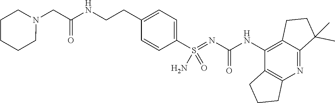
C12=C(NC(N=S(C3=CC=C(CCNC(CN4CCCCC4)=O)C=C3)(=O)N)=O)C3=C(N=C1C(C)(C)CC2)CCC3
